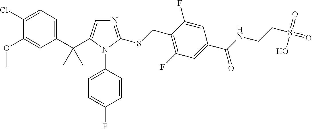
C1(C(C2=CN=C(SCC3=C(F)C=C(C(NCCS(=O)(=O)O)=O)C=C3F)N2C2=CC=C(F)C=C2)(C)C)=CC=C(Cl)C(OC)=C1
